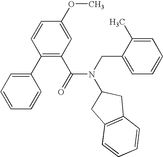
C1(C2=CC=CC=C2)=C(C(N(CC2=CC=CC=C2C)C2CC3=C(C2)C=CC=C3)=O)C=C(OC)C=C1
